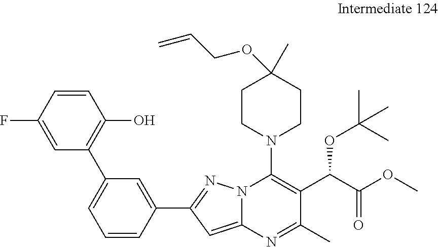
FC1=CC(C2=CC=CC(C3=NN4C(=C3)N=C(C)C(C(C(OC)=O)OC(C)(C)C)=C4N3CCC(C)(OCC=C)CC3)=C2)=C(O)C=C1
